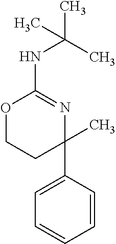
CC(C)(C)NC1=NC(C)(C2=CC=CC=C2)CCO1
